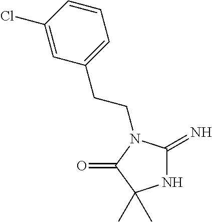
C(N1C(=N)NC(C)(C)C1=O)CC1=CC=CC(Cl)=C1
